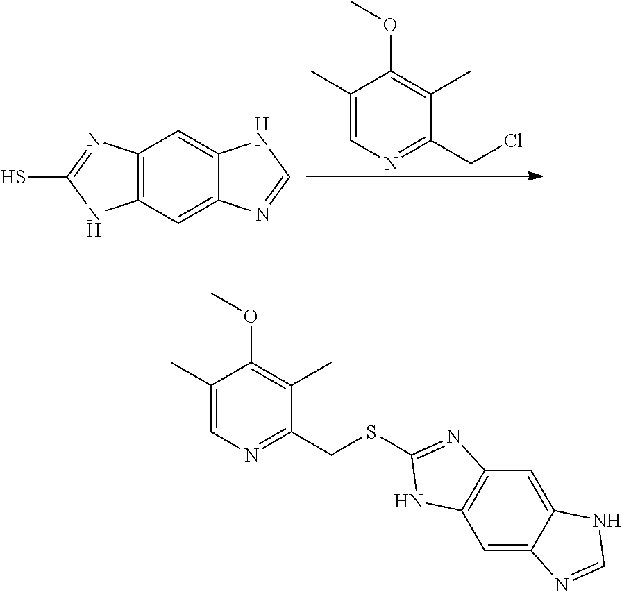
C1(C)=CN=C(CCl)C(C)=C1OC.C12=CC3=C(C=C1NC=N2)N=C(S)N3.C1(C)=CN=C(CSC2=NC3=C(C=C4C(=C3)NC=N4)N2)C(C)=C1OC
